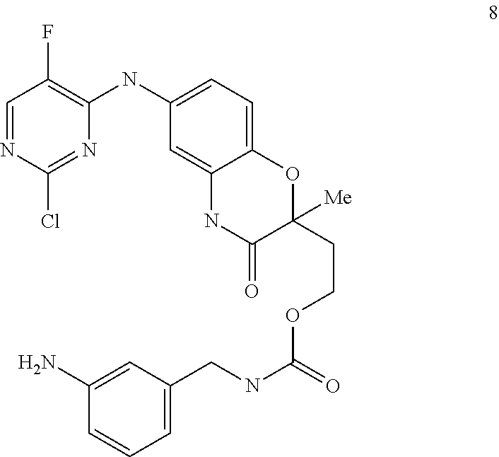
C1=NC(Cl)=NC(NC2=CC=C3C(=C2)NC(=O)C(CCOC(NCC2=CC=CC(N)=C2)=O)([Me])O3)=C1F
